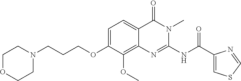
C1OCCN(CCCOC2=CC=C3C(=C2OC)N=C(NC(=O)C2=CSC=N2)N(C)C3=O)C1
